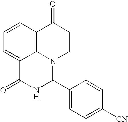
C1=CC2=C3C(=C1)C(=O)NC(C1=CC=C([CN])C=C1)N3CCC2=O
